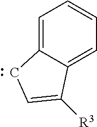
C1=C2C(=CC=C1)C([R3])=CC2
